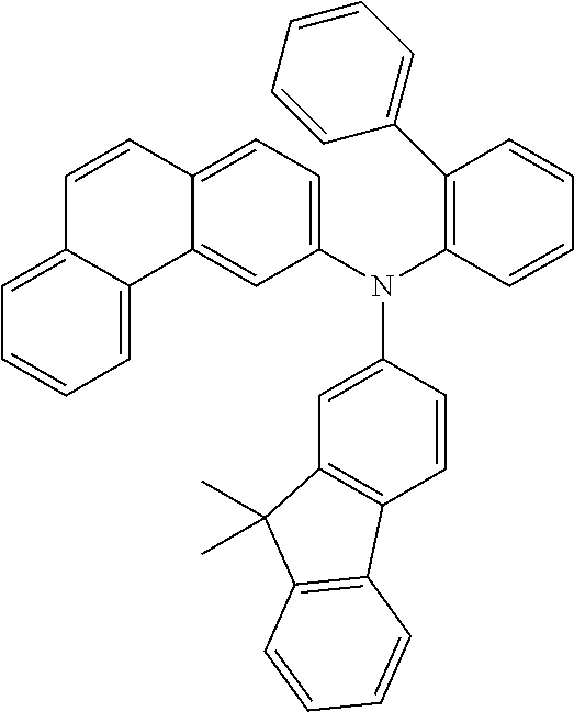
N(C1=CC2=C(C=C1)C1=C(C2(C)C)C=CC=C1)(C1=CC=C2C(=C1)C1=CC=CC=C1C=C2)C1=C(C2=CC=CC=C2)C=CC=C1
